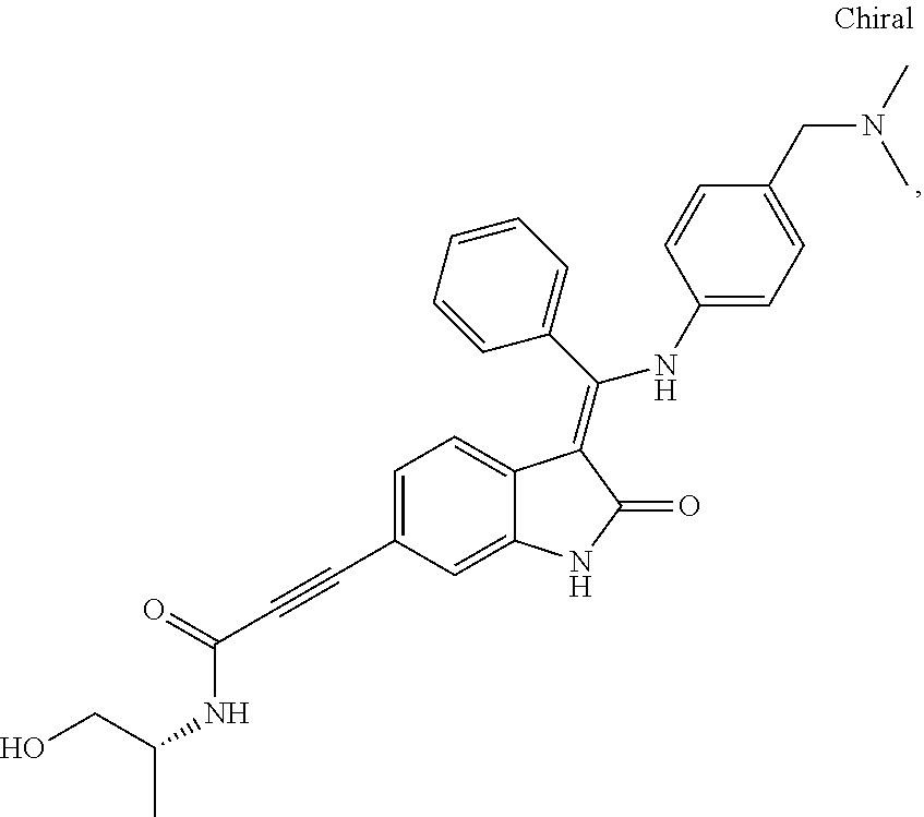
C1=C(C#CC(NC(C)CO)=O)C=C2C(=C1)C(=C(C1=CC=CC=C1)NC1=CC=C(CN(C)C)C=C1)C(=O)N2
